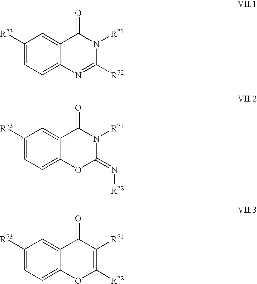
C1([R73])=CC=C2C(=C1)C(=O)N([R71])C([R72])=N2.C1([R73])=CC=C2C(=C1)C(=O)N([R71])C(=N[R72])O2.C1([R73])=CC=C2C(=C1)C(=O)C([R71])=C([R72])O2
